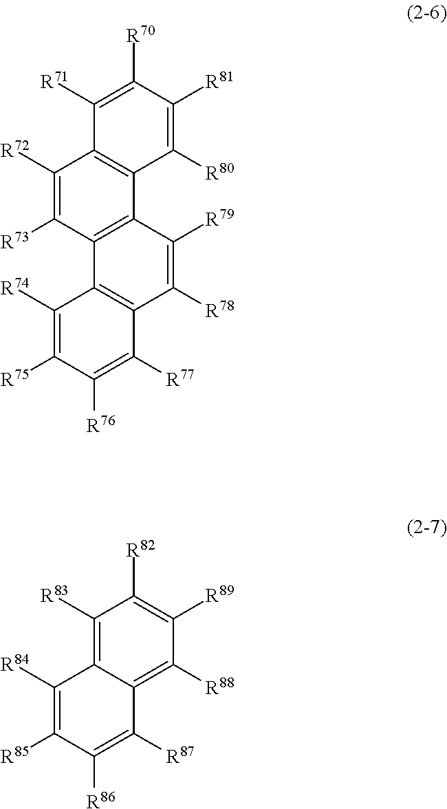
C1([R72])=C([R73])C2=C(C3=C1C([R71])=C([R70])C([R81])=C3[R80])C([R79])=C([R78])C1=C2C([R74])=C([R75])C([R76])=C1[R77].C1([R83])=C2C(=C([R88])C([R89])=C1[R82])C([R87])=C([R86])C([R85])=C2[R84]
